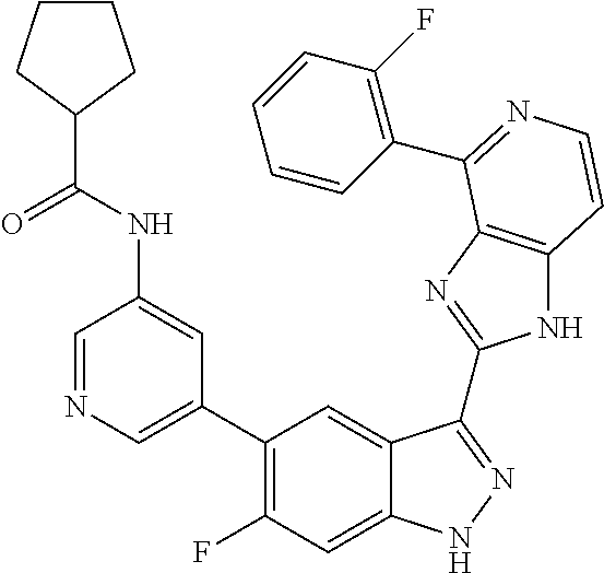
C1=C(C2=C(F)C=C3C(=C2)C(C2=NC4=C(N2)C=CN=C4C2=C(F)C=CC=C2)=NN3)C=C(NC(C2CCCC2)=O)C=N1
